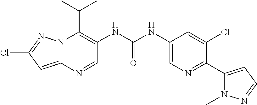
N12C(=CC(Cl)=N1)N=CC(NC(NC1=CN=C(C3=CC=NN3C)C(Cl)=C1)=O)=C2C(C)C
